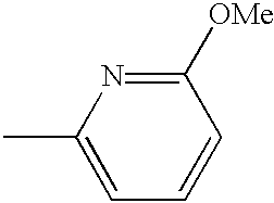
C1=C(C)N=C([OMe])C=C1
